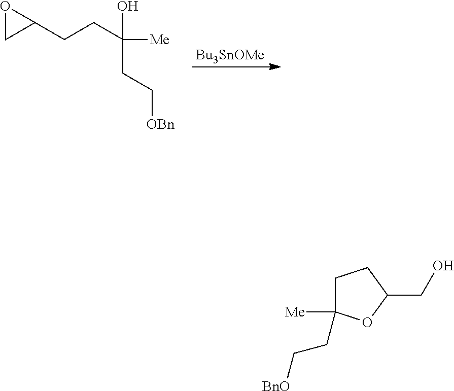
C1(CCC([Me])(CC[OBn])O)OC1.[Bu3SnOMe].C1C([Me])(CC[BnO])OC(CO)C1
